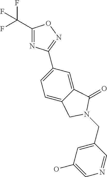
C1(C(F)(F)F)=NC(C2=CC=C3C(=C2)C(=O)N(CC2=CC(O)=CN=C2)C3)=NO1
